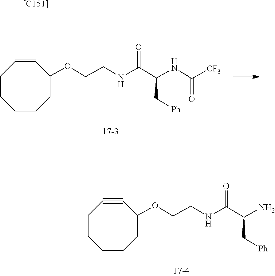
N(C(=O)[CF3])C(C(NCCOC1C#CCCCCC1)=O)C[Ph].NC(C(NCCOC1C#CCCCCC1)=O)C[Ph].[[C151]]
